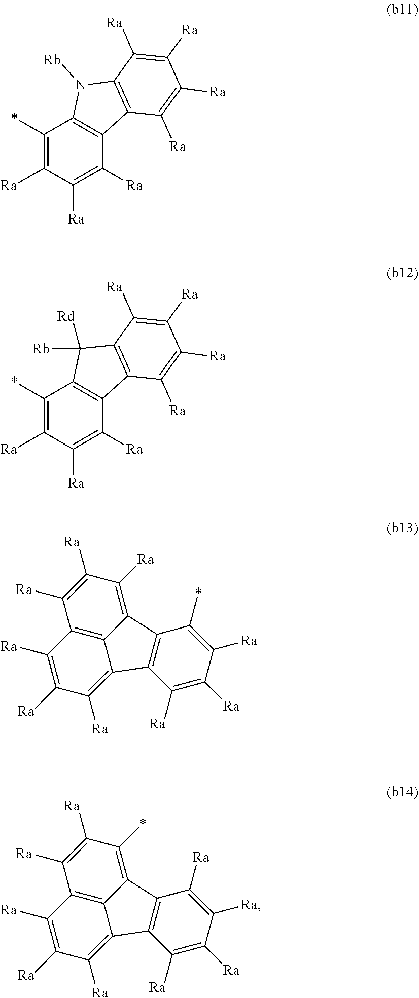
C1(*)=C([Ra])C([Ra])=C([Ra])C2=C1N([Rb])C1=C2C([Ra])=C([Ra])C([Ra])=C1[Ra].C1(*)=C([Ra])C([Ra])=C([Ra])C2=C1C([Rb])([Rd])C1=C2C([Ra])=C([Ra])C([Ra])=C1[Ra].C12=C3C(=C([Ra])C([Ra])=C1[Ra])C1=C(C3=C([Ra])C([Ra])=C2[Ra])C([Ra])=C([Ra])C([Ra])=C1*.C12=C3C(=C(*)C([Ra])=C1[Ra])C1=C(C3=C([Ra])C([Ra])=C2[Ra])C([Ra])=C([Ra])C([Ra])=C1[Ra]
